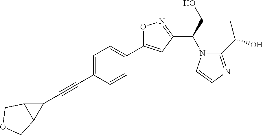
C1=C(C#CC2C3C2COC3)C=CC(C2=CC(C(N3C(C(O)C)=NC=C3)CO)=NO2)=C1
